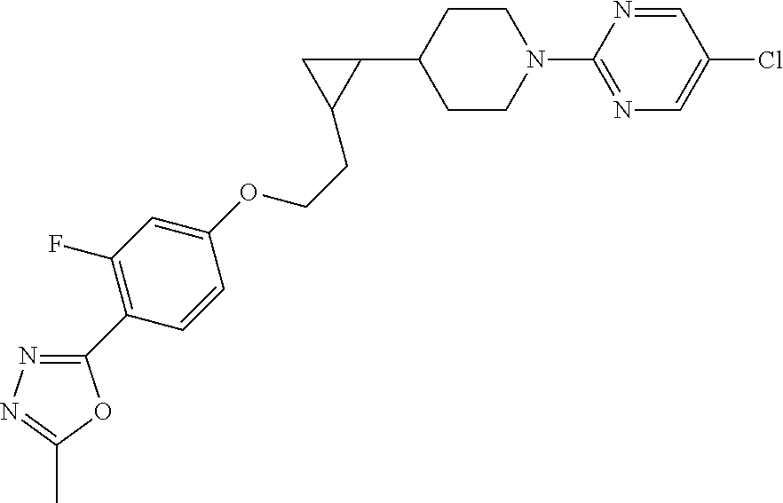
C1(N2CCC(C3CC3CCOC3=CC(F)=C(C4=NN=C(C)O4)C=C3)CC2)=NC=C(Cl)C=N1
